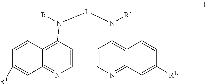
C1=CC2=C(N([R])[L]N(C3=C4C(=NC=C3)C=C([R1])C=C4)[R])C=CN=C2C=C1[R1]
